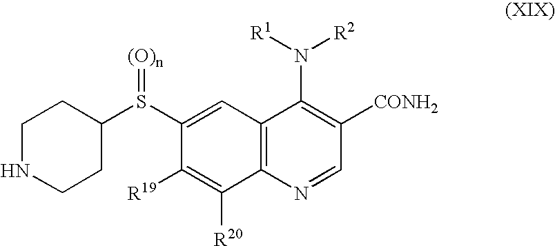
C1(S(C2CCNCC2)=[(O)n])=CC2=C(C([R20])=C1[R19])N=CC([CONH2])=C2N([R1])[R2]
